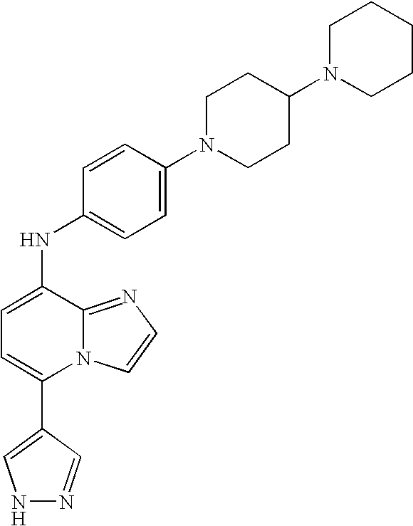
C1=CC(N2CCC(N3CCCCC3)CC2)=CC=C1NC1=CC=C(C2=CNN=C2)N2C1=NC=C2
